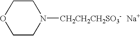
C1CN([CH2CH2CH2SO3-])CCO1.[Na]
